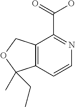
C12=C(C=CN=C1C(=O)O)C(C)(CC)OC2
